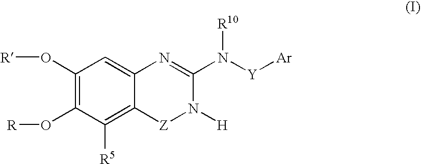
C1(O[R])=C(O[R])C([R5])=C2C(=C1)N=C(N([Y][Ar])[R10])N([H])[Z]2
